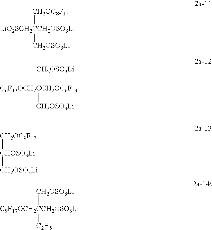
[LiO2SCH2CCH2OSO3Li]([CH2OC8F17])[CH2OSO3Li].[C6F13OCH2CCH2OC6F13]([CH2OSO3Li])[CH2OSO3Li].[CHOSO3Li]([CH2OC9F17])[CH2OSO3Li].[C9F17OCH2CCH2OSO3Li]([CH2OSO3Li])[C2H5]
